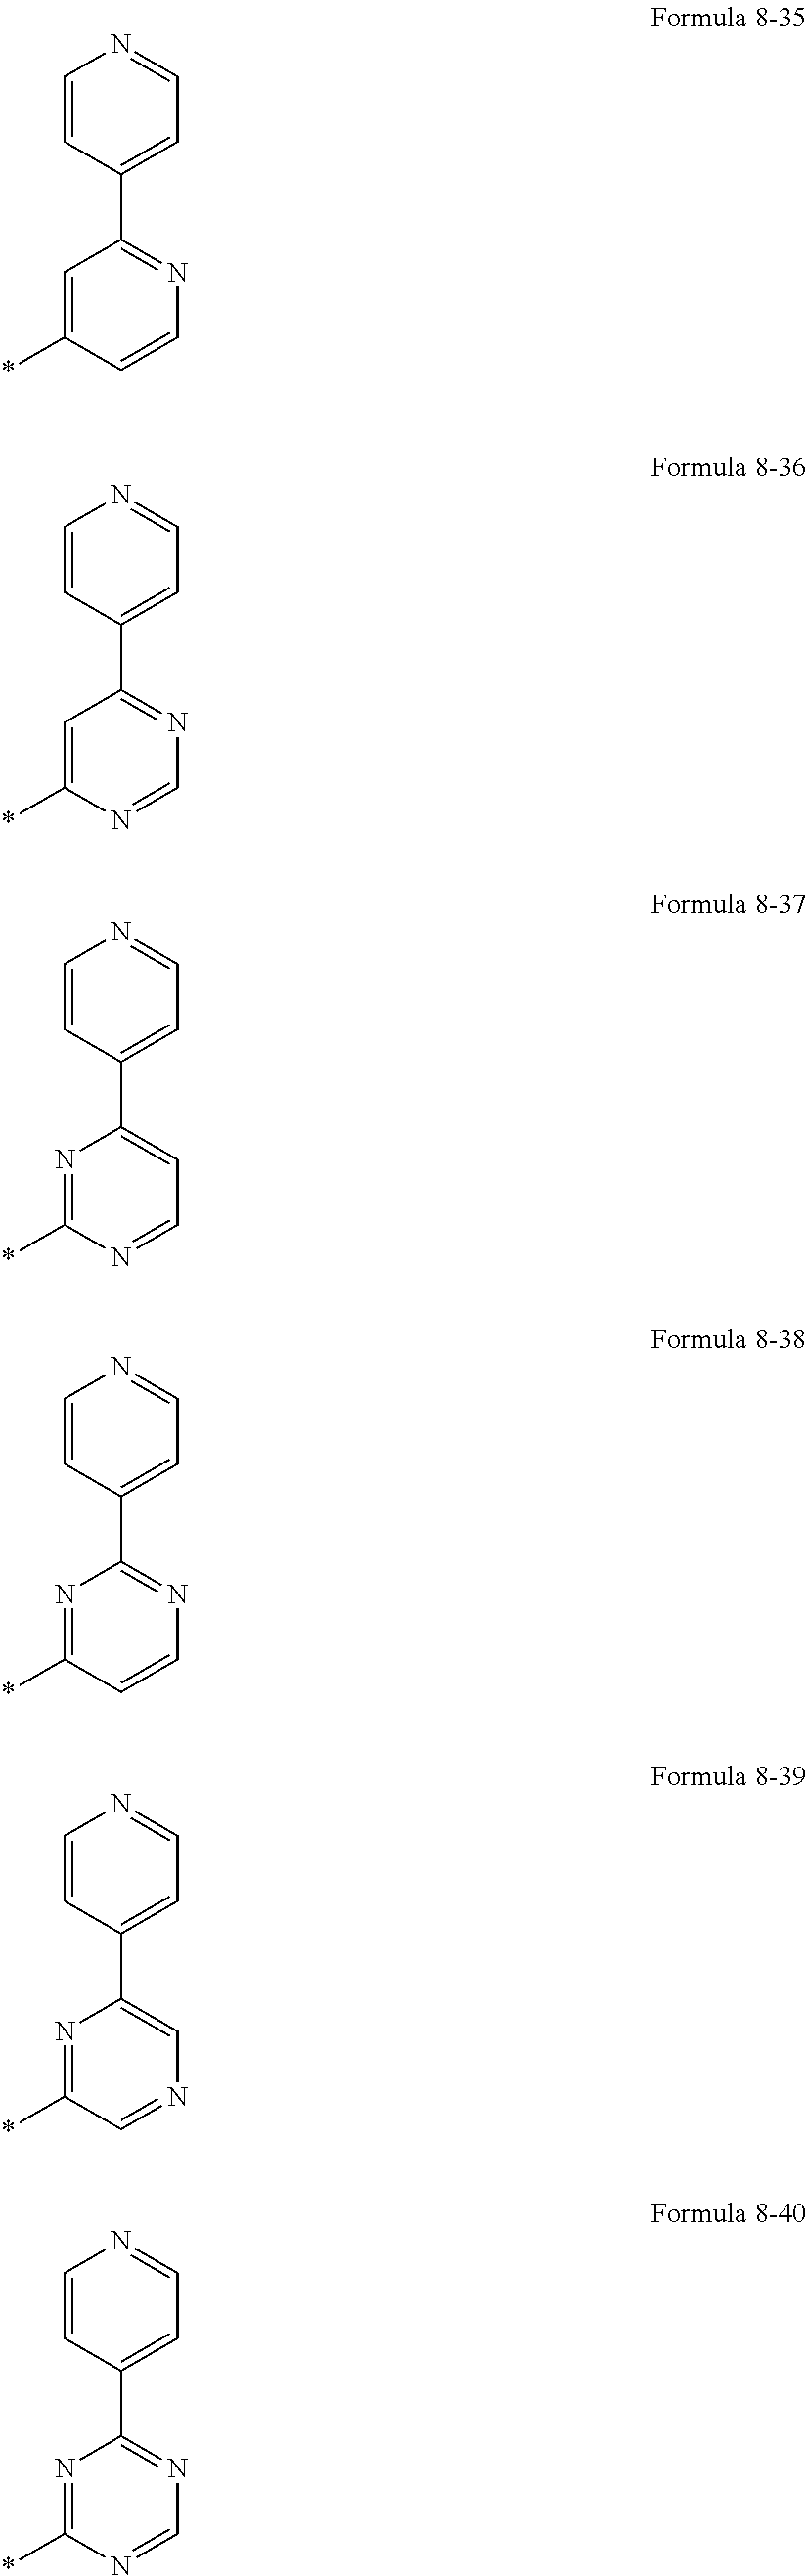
C1=C(*)C=CN=C1C1=CC=NC=C1.C1=C(*)N=CN=C1C1=CC=NC=C1.N1=C(*)N=CC=C1C1=CC=NC=C1.N1=C(*)C=CN=C1C1=CC=NC=C1.N1=C(*)C=NC=C1C1=CC=NC=C1.N1=C(*)N=CN=C1C1=CC=NC=C1
